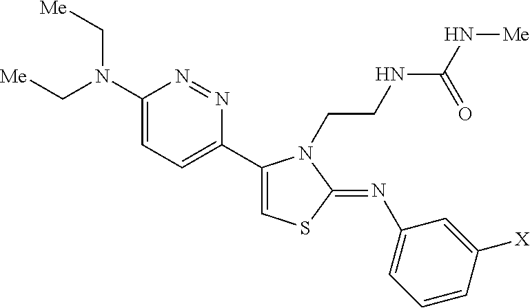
[Me]CN(C[Me])C1=CC=C(C2=CSC(=NC3=CC=CC([X])=C3)N2CCNC(N[Me])=O)N=N1
